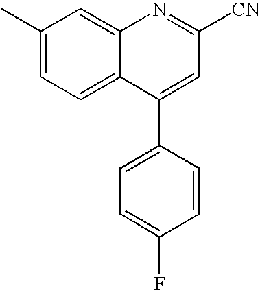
CC1=CC=C2C(=C1)N=C([CN])C=C2C1=CC=C(F)C=C1
